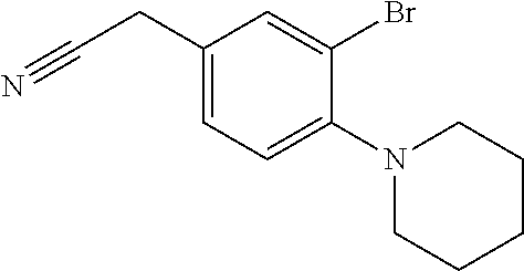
C(CC1=CC=C(N2CCCCC2)C(Br)=C1)#N
